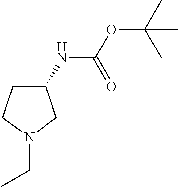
C1(NC(OC(C)(C)C)=O)CCN(CC)C1
